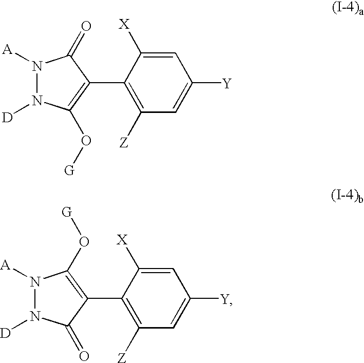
C1(C2=C([Z])C=C([Y])C=C2[X])=C(O[G])N([D])N([A])C1=O.C1(C2=C([Z])C=C([Y])C=C2[X])=C(O[G])N([A])N([D])C1=O
